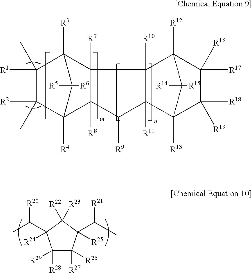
C1([R28])([R29])C([R27])([R26])C(C(C)[R21])([R25])C([R22])([R23])C1(C(C)[R20])[R24].C1([R9])C2([R8])C3([R4])C([R2])(C)C([R1])(C)C([R3])(C2([R7])C2([R10])C1([R11])C1([R13])C([R18])([R19])C([R17])([R16])C2([R12])C1([R14])[R15])C3([R5])[R6]
